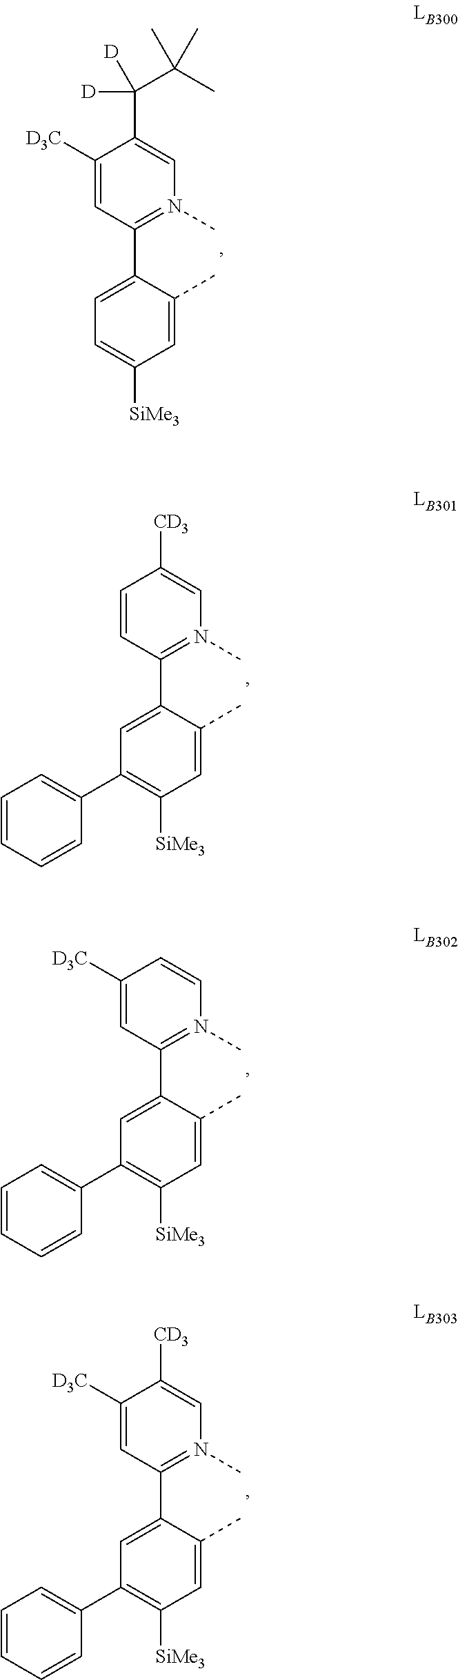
C1(C2=CC=C([SiMe3])C=C2C)=N(C)C=C(C(C(C)(C)C)([D])[D])C([D3C])=C1.C1(C2=CC(C3=CC=CC=C3)=C([SiMe3])C=C2C)=N(C)C=C([CD3])C=C1.C1(C2=CC(C3=CC=CC=C3)=C([SiMe3])C=C2C)=N(C)C=CC([D3C])=C1.C1(C2=CC(C3=CC=CC=C3)=C([SiMe3])C=C2C)=N(C)C=C([CD3])C([D3C])=C1
